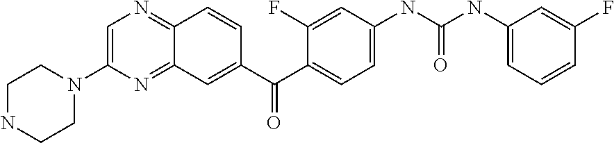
C1=C(N2CCNCC2)N=C2C(=N1)C=CC(C(C1=CC=C(NC(NC3=CC=CC(F)=C3)=O)C=C1F)=O)=C2
